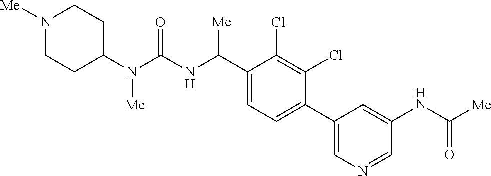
C1(N(C(NC(C2=CC=C(C3=CN=CC(NC([Me])=O)=C3)C(Cl)=C2Cl)[Me])=O)[Me])CCN([Me])CC1
